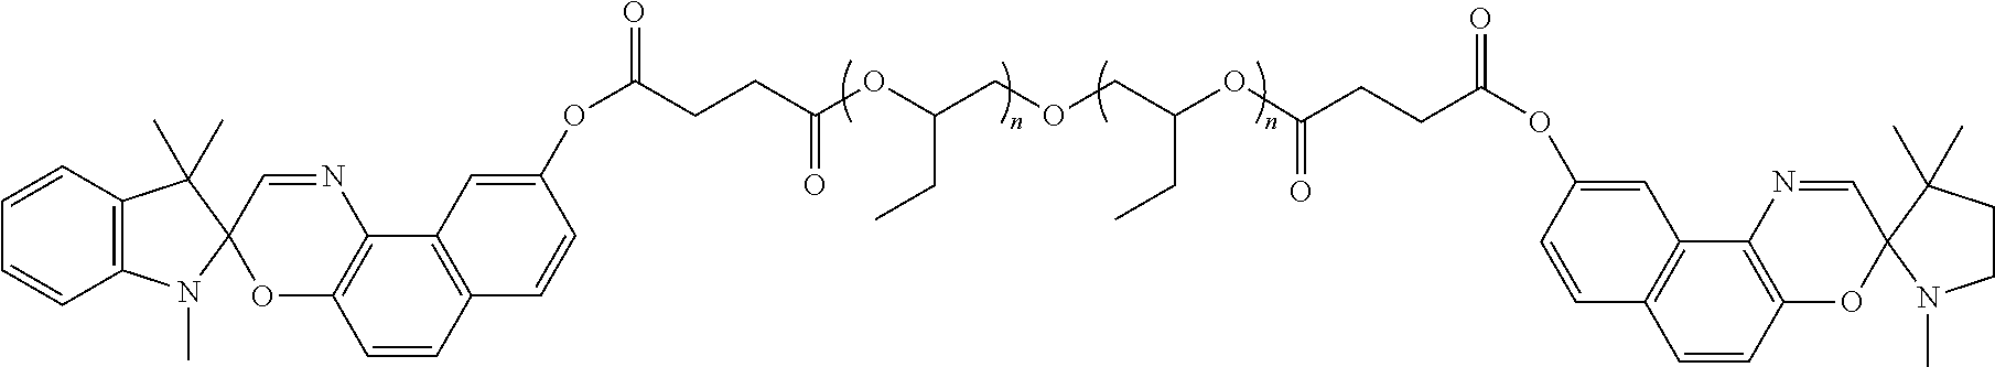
C12=C(C=CC=C1)C(C)(C)C1(N2C)OC2=C(N=C1)C1=C(C=C2)C=CC(OC(=O)CCC(OC(COCC(OC(=O)CCC(OC2=CC3=C(C=C2)C=CC2=C3N=CC3(O2)N(C)CCC3(C)C)=O)CC)CC)=O)=C1
